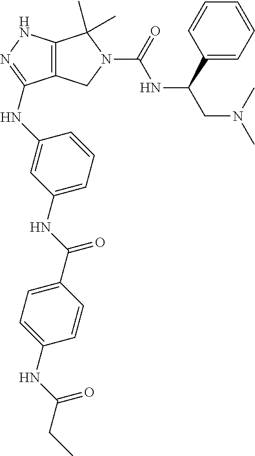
C12=C(NN=C1NC1=CC(NC(C3=CC=C(NC(CC)=O)C=C3)=O)=CC=C1)C(C)(C)N(C(NC(CN(C)C)C1=CC=CC=C1)=O)C2
